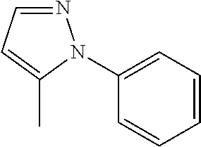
N1=CC=C(C)N1C1=CC=CC=C1
